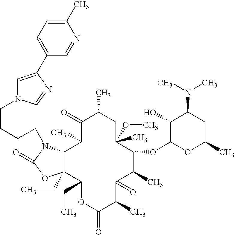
C12C(CC)(C(CC)OC(=O)C(C)C(=O)C(C)C(OC3OC(C)CC(N(C)C)C3O)C(OC)(C)CC(C)C(=O)C1C)OC(=O)N2CCCCN1C=C(C2=CC=C(C)N=C2)N=C1
